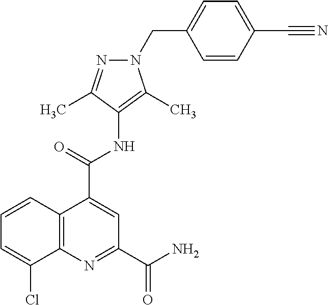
C12=C(N=C(C(N)=O)C=C1C(NC1=C(C)N(CC3=CC=C(C#N)C=C3)N=C1C)=O)C(Cl)=CC=C2
